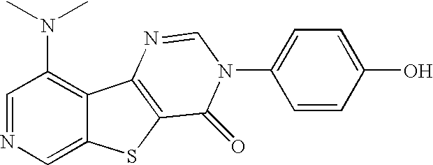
C12=C(N(C)C)C=NC=C1SC1=C2N=CN(C2=CC=C(O)C=C2)C1=O
